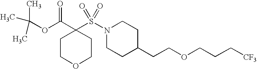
C(OC(C1(S(N2CCC(CCOCCC[CF3])CC2)(=O)=O)CCOCC1)=O)(C)(C)C
